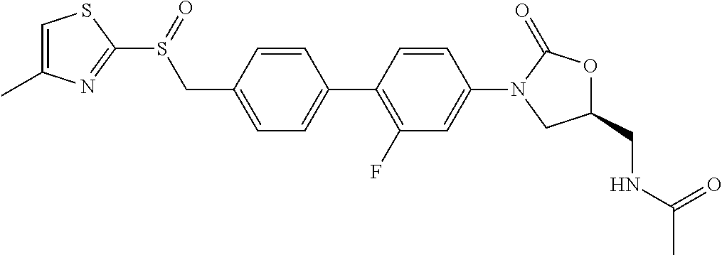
C(C1=CC=C(C2=C(F)C=C(N3CC(CNC(=O)C)OC3=O)C=C2)C=C1)S(=O)C1=NC(C)=CS1
